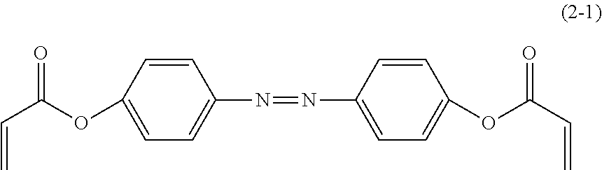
C(C(OC1=CC=C(N=NC2=CC=C(OC(C=C)=O)C=C2)C=C1)=O)=C
